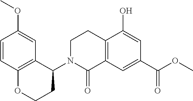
C12=C(C=C(C(OC)=O)C=C1O)C(=O)N(C1C3=C(OCC1)C=CC(OC)=C3)CC2
